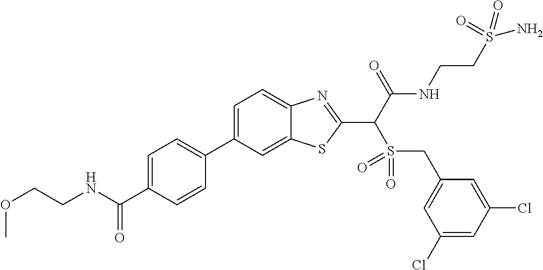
C1=C(C2=CC=C(C(NCCOC)=O)C=C2)C=C2C(=C1)N=C(C(C(NCCS(N)(=O)=O)=O)S(=O)(=O)CC1=CC(Cl)=CC(Cl)=C1)S2
